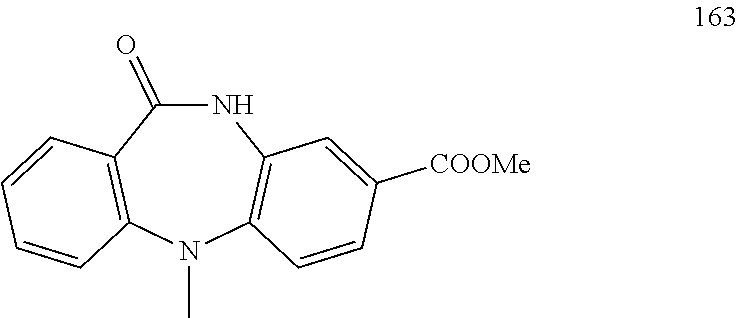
N1C(=O)C2=C(N(C)C3=C1C=C([COOMe])C=C3)C=CC=C2
